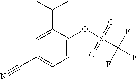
C1=C(C(C)C)C(OS(C(F)(F)F)(=O)=O)=CC=C1C#N
